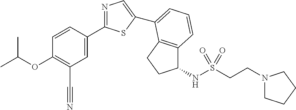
C1=CC(C2=NC=C(C3=CC=CC4=C3CCC4NS(CCN3CCCC3)(=O)=O)S2)=CC(C#N)=C1OC(C)C
